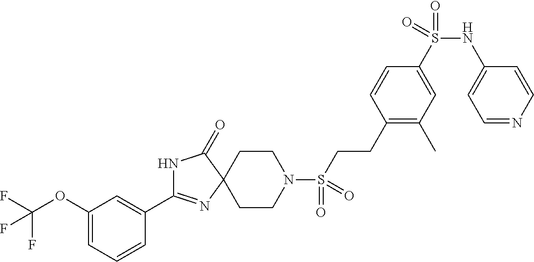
N1C(C2=CC(OC(F)(F)F)=CC=C2)=NC2(C1=O)CCN(S(CCC1=C(C)C=C(S(NC3=CC=NC=C3)(=O)=O)C=C1)(=O)=O)CC2
